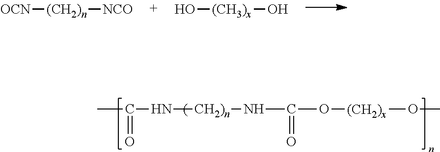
[OCN][(CH2)n][NCO].O[(CH3)x]O.CC(N[CH2)n]NC(O[(CH2)x]OC)=O)=O
